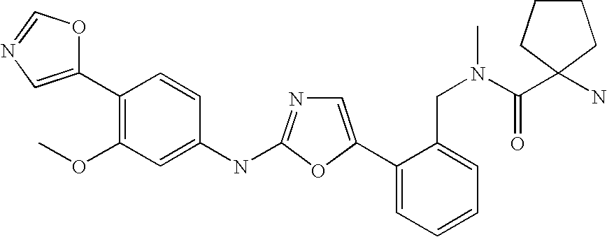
C1(C2=CN=C(NC3=CC(OC)=C(C4=CN=CO4)C=C3)O2)=CC=CC=C1CN(C(=O)C1(N)CCCC1)C
